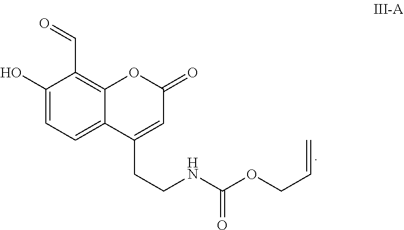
C1(O)=CC=C2C(=C1C=O)OC(=O)C=C2CCNC(OCC=C)=O
